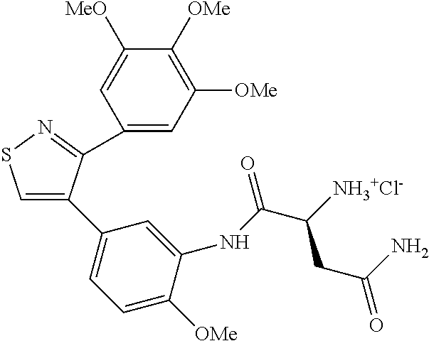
C1(C2=CSN=C2C2=CC([OMe])=C([OMe])C([MeO])=C2)=CC=C([OMe])C(NC(C([NH3+Cl-])CC(=O)N)=O)=C1
